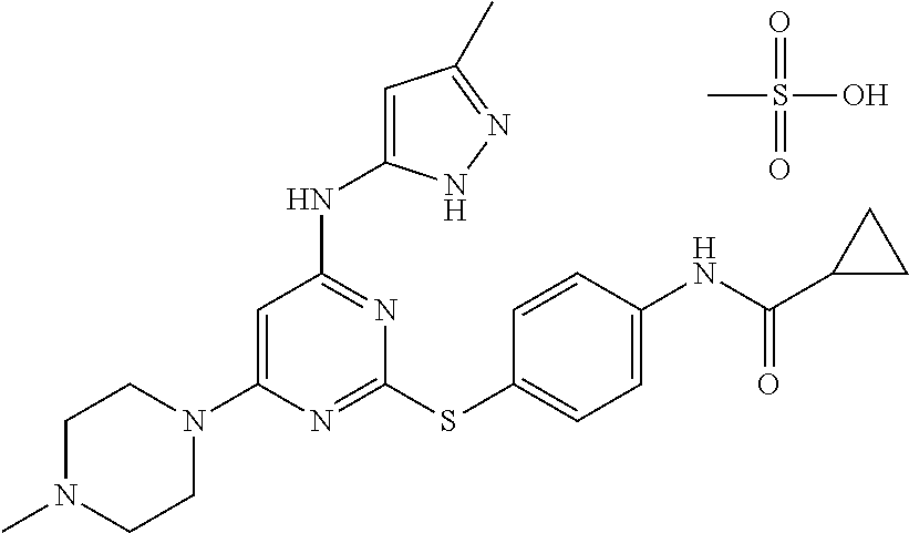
N1=C(SC2=CC=C(NC(C3CC3)=O)C=C2)N=C(NC2=CC(C)=NN2)C=C1N1CCN(C)CC1.CS(O)(=O)=O
